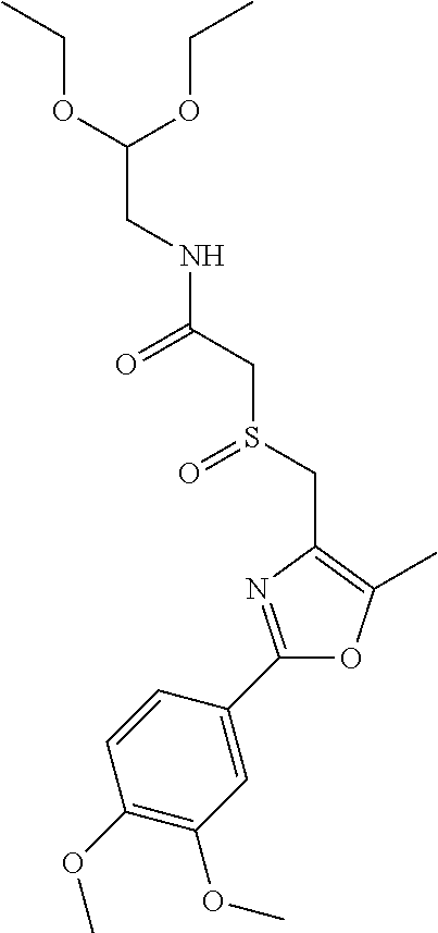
C(C(OCC)OCC)NC(CS(CC1=C(C)OC(C2=CC(OC)=C(OC)C=C2)=N1)=O)=O
